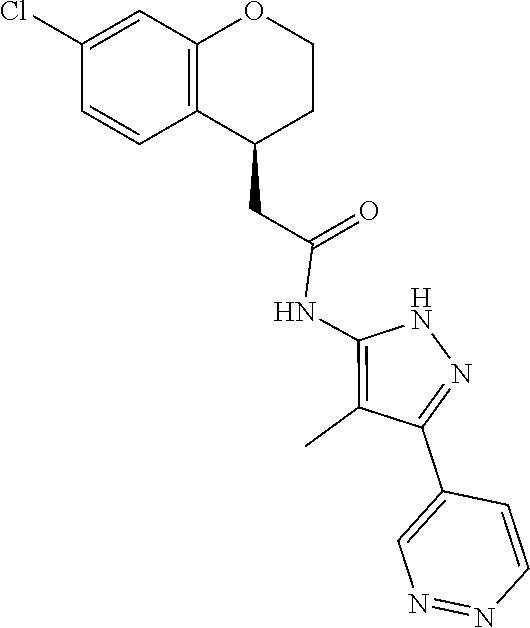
N1C(NC(CC2C3=C(C=C(Cl)C=C3)OCC2)=O)=C(C)C(C2=CN=NC=C2)=N1
